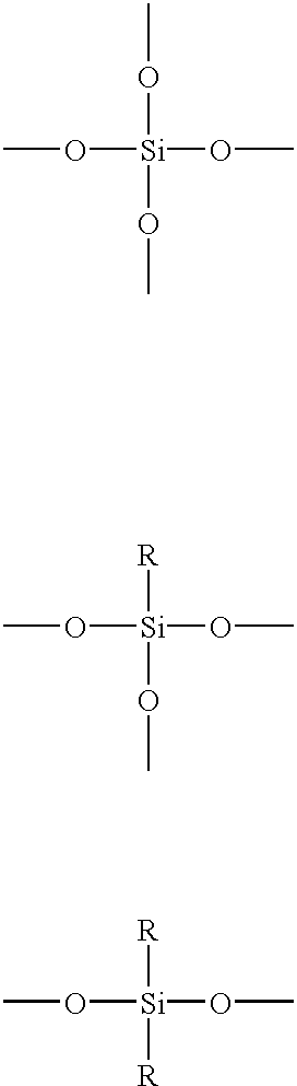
CO[Si](OC)(OC)OC.CO[Si](OC)([R])OC.CO[Si](OC)([R])[R]
